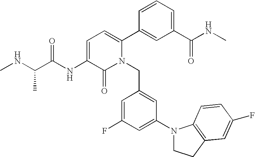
C1=C(NC(C(NC)C)=O)C(=O)N(CC2=CC(N3CCC4=C3C=CC(F)=C4)=CC(F)=C2)C(C2=CC(C(NC)=O)=CC=C2)=C1
